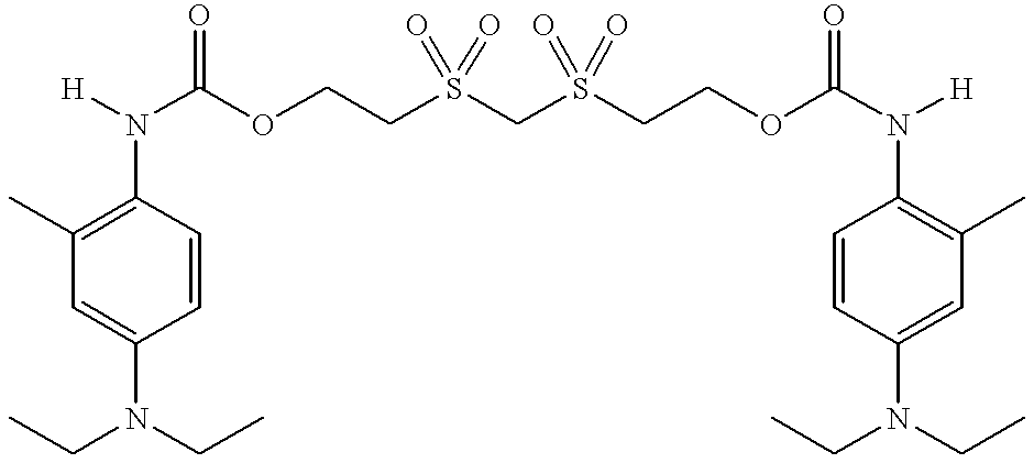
C1(N([H])C(OCCS(CS(CCOC(=O)N([H])C2=C(C)C=C(N(CC)CC)C=C2)(=O)=O)(=O)=O)=O)=C(C)C=C(N(CC)CC)C=C1
